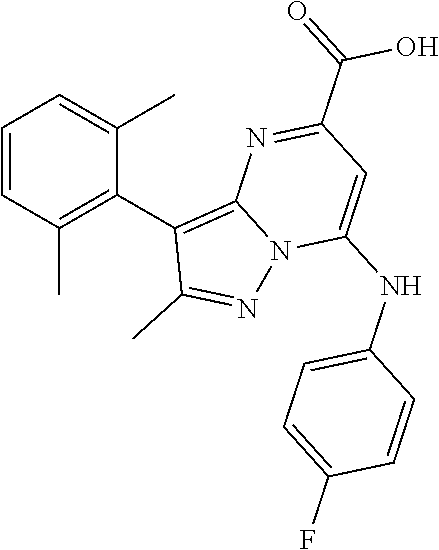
C1=CC(C)=C(C2=C3N(N=C2C)C(NC2=CC=C(F)C=C2)=CC(C(=O)O)=N3)C(C)=C1
